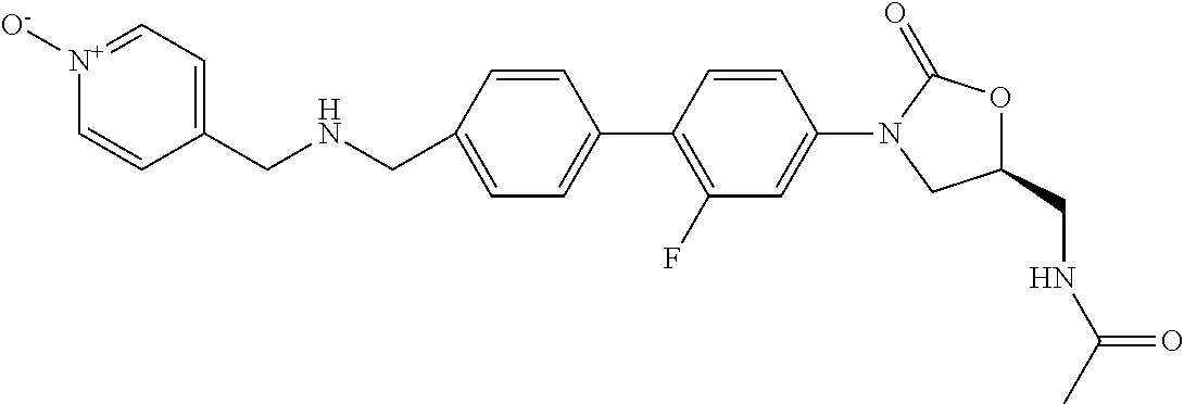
C1=C(CNCC2=CC=[N+]([O-])C=C2)C=CC(C2=C(F)C=C(N3CC(CNC(=O)C)OC3=O)C=C2)=C1
